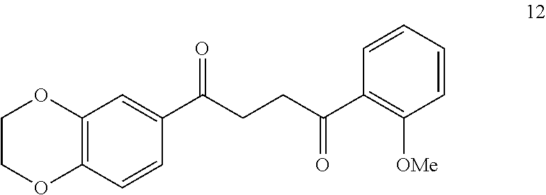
C1(C(CCC(C2=C([OMe])C=CC=C2)=O)=O)=CC2=C(C=C1)OCCO2
